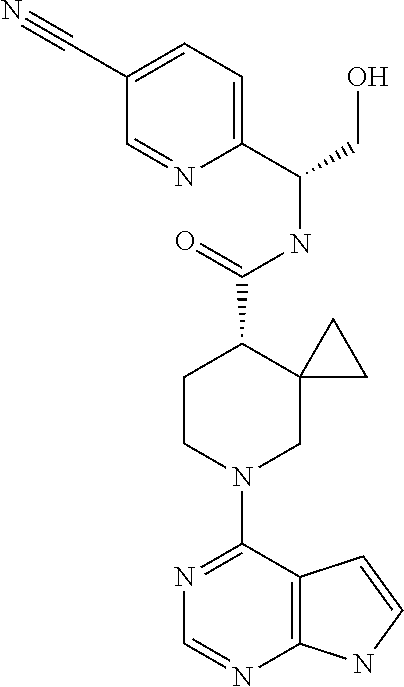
N1=C(N2CC3(C(C(=O)NC(C4=CC=C(C#N)C=N4)CO)CC2)CC3)C2=C(N=C1)NC=C2
